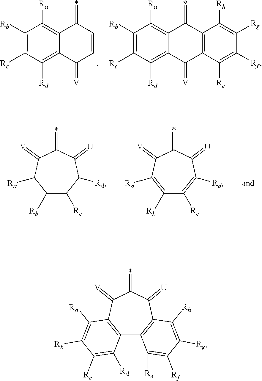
C1([Rc])=C([Rb])C([Ra])=C2C(=*)C=CC(=[V])C2=C1[Rd].C1([Rc])=C([Rb])C([Ra])=C2C(=*)C3=C(C(=[V])C2=C1[Rd])C([Re])=C([Rf])C([Rg])=C3[Rh].C1([Ra])C([Rb])C([Rc])C([Rd])C(=[U])C(=*)C1=[V].C1([Ra])=C([Rb])C([Rc])=C([Rd])C(=[U])C(=*)C1=[V].C1([Ra])=C([Rb])C([Rc])=C([Rd])C2=C1C(=[V])C(=*)C(=[U])C1=C2C([Re])=C([Rf])C([Rg])=C1[Rh]
